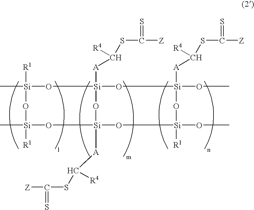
C[Si]1([R1])O[Si]2([A]C(SC([Z])=S)[R4])O[Si](OC)([A]C(SC([Z])=S)[R4])O[Si](OC)([R1])O[Si]([A]C(SC([Z])=S)[R4])(O[Si](C)([R1])O1)O2
